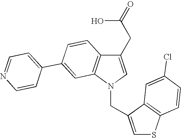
C1(CC(O)=O)=CN(CC2=CSC3=C2C=C(Cl)C=C3)C2=C1C=CC(C1=CC=NC=C1)=C2
